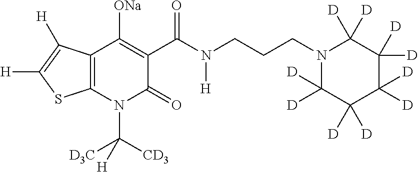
C12=C(N(C([CD3])([D3C])[H])C(=O)C(C(N(CCCN3C([D])([D])C([D])([D])C([D])([D])C([D])([D])C3([D])[D])[H])=O)=C1[ONa])SC([H])=C2[H]
